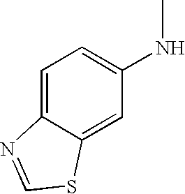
C1=C2C(=CC(NC)=C1)SC=N2
